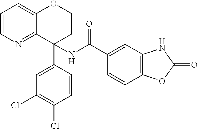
C1=CN=C2C(=C1)OCCC2(NC(C1=CC2=C(C=C1)OC(=O)N2)=O)C1=CC(Cl)=C(Cl)C=C1
